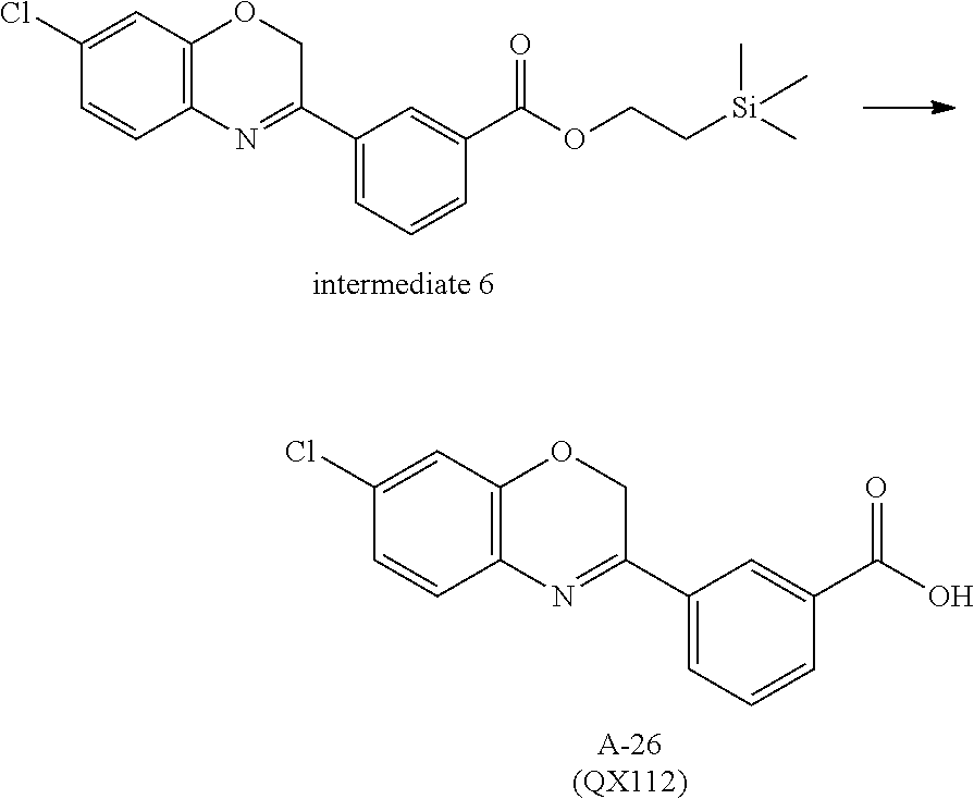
C1(Cl)=CC2=C(C=C1)N=C(C1=CC=CC(C(=O)OCC[Si](C)(C)C)=C1)CO2.C1(Cl)=CC2=C(C=C1)N=C(C1=CC=CC(C(=O)O)=C1)CO2.[A-26(QX112)]
